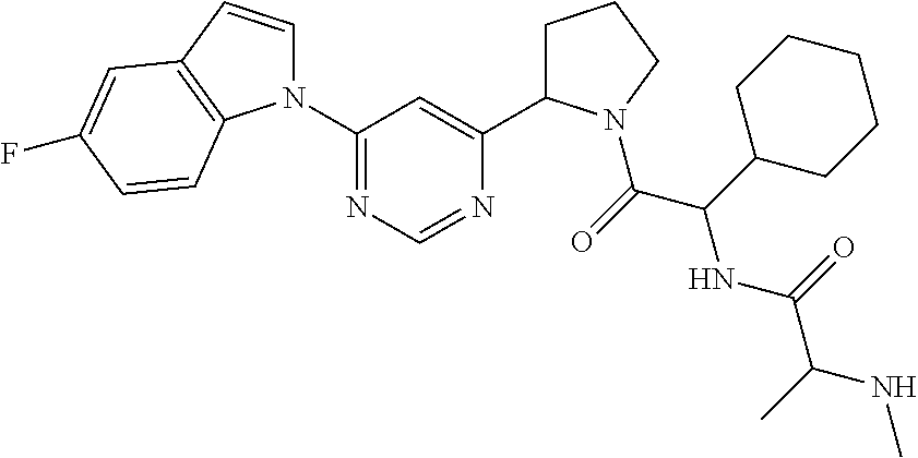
N1(C2=NC=NC(C3CCCN3C(C(NC(=O)C(NC)C)C3CCCCC3)=O)=C2)C=CC2=C1C=CC(F)=C2
